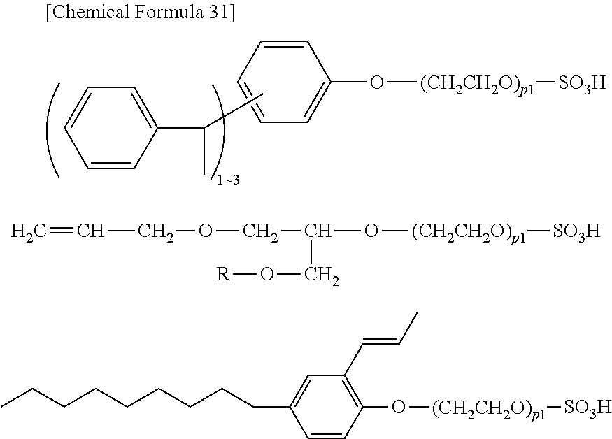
C1=C(O[(CH2CH2O)p1][SO3H])C=CC=C1.C1=CC(C(C)C)=CC=C1.C=CCOCC(O[(CH2CH2O)p1][SO3H])CO[R].CCCCCCCCCC1=CC(C=CC)=C(O[(CH2CH2O)p1][SO3H])C=C1
